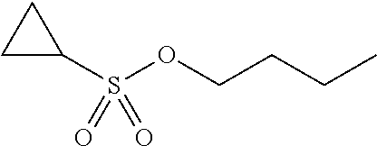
C1(S(OCCCC)(=O)=O)CC1
